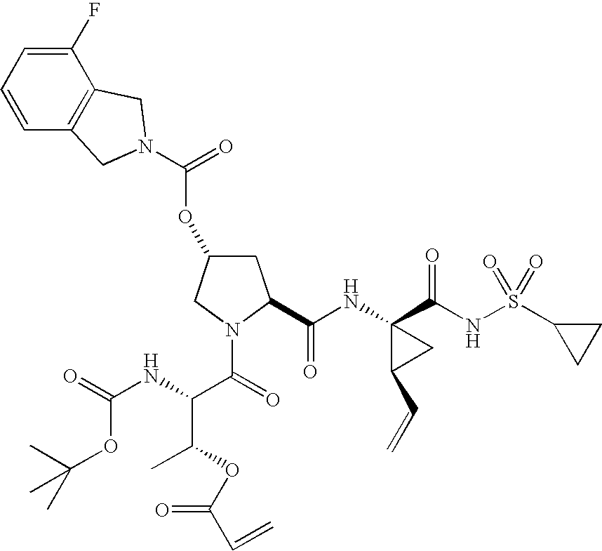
C1(F)=CC=CC2=C1CN(C(=O)OC1CC(C(NC3(C(NS(C4CC4)(=O)=O)=O)C(C=C)C3)=O)N(C(=O)C(NC(=O)OC(C)(C)C)C(OC(C=C)=O)C)C1)C2
